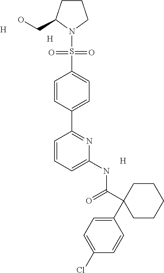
[H].[H].[H].C1CC(CO)N(S(=O)(=O)C2=CC=C(C3=NC(NC(=O)C4(C5=CC=C(Cl)C=C5)CCCCC4)=CC=C3)C=C2)C1
